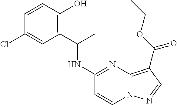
C1=CC(O)=C(C(NC2=NC3=C(C(OCC)=O)C=NN3C=C2)C)C=C1Cl
